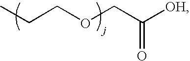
C(COCC([OH])=O)C
